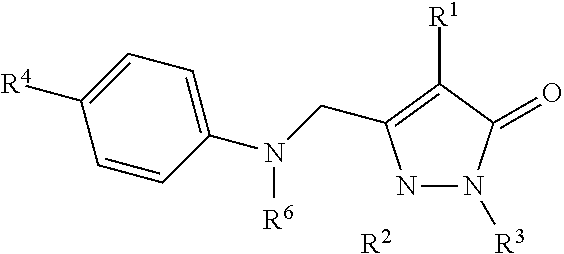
[R2].N1N([R3])C(=O)C([R1])=C1CN(C1=CC=C([R4])C=C1)[R6]
